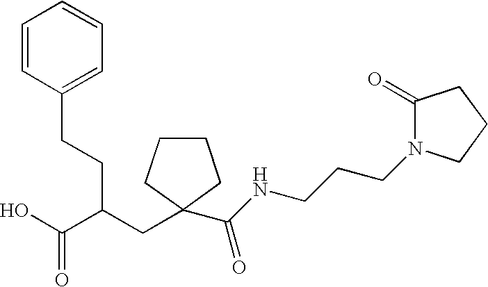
OC(C(CC1(C(NCCCN2C(=O)CCC2)=O)CCCC1)CCC1=CC=CC=C1)=O
